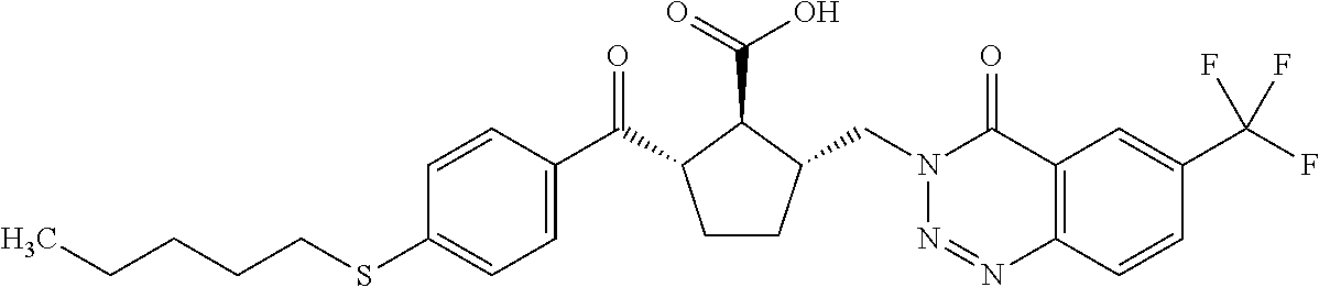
C(CCC)CSC1=CC=C(C(=O)C2CCC(CN3N=NC4=C(C3=O)C=C(C(F)(F)F)C=C4)C2C(=O)O)C=C1
